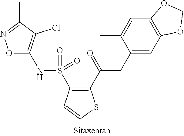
C1=C(C)C(CC(C2=C(S(NC3=C(Cl)C(C)=NO3)(=O)=O)C=CS2)=O)=CC2=C1OCO2
